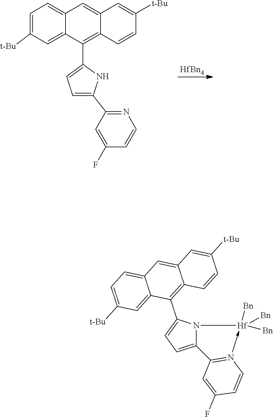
C12=CC([t-Bu])=CC=C1C=C1C=C([t-Bu])C=CC1=C2C1=CC=C(C2=NC=CC(F)=C2)N1.[HfBn4].C12=CC=C(C3=C4C(=CC5=CC=C([t-Bu])C=C35)C=C([t-Bu])C=C4)N1[Hf]([Bn])([Bn])([Bn])-N1=C2C=C(F)C=C1
